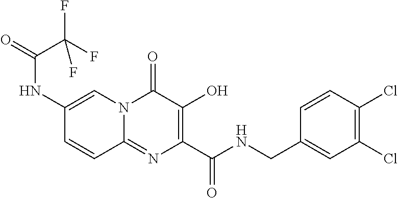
C1=C(NC(=O)C(F)(F)F)C=CC2=NC(C(NCC3=CC(Cl)=C(Cl)C=C3)=O)=C(O)C(=O)N12
